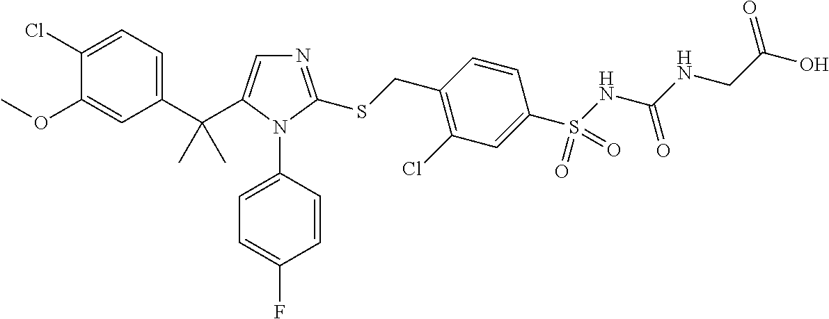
C1(C(C)(C)C2=CN=C(SCC3=C(Cl)C=C(S(NC(NCC(O)=O)=O)(=O)=O)C=C3)N2C2=CC=C(F)C=C2)=CC=C(Cl)C(OC)=C1
